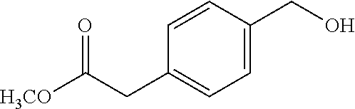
C1=CC(CO)=CC=C1CC([H3CO])=O
